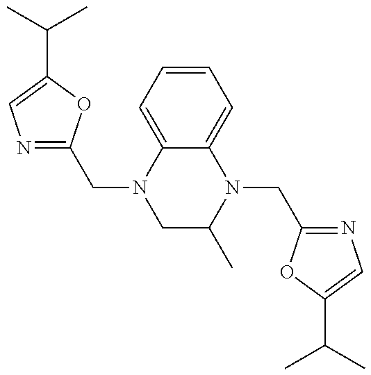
N1=C(CN2CC(C)N(CC3=NC=C(C(C)C)O3)C3=CC=CC=C23)OC(C(C)C)=C1
